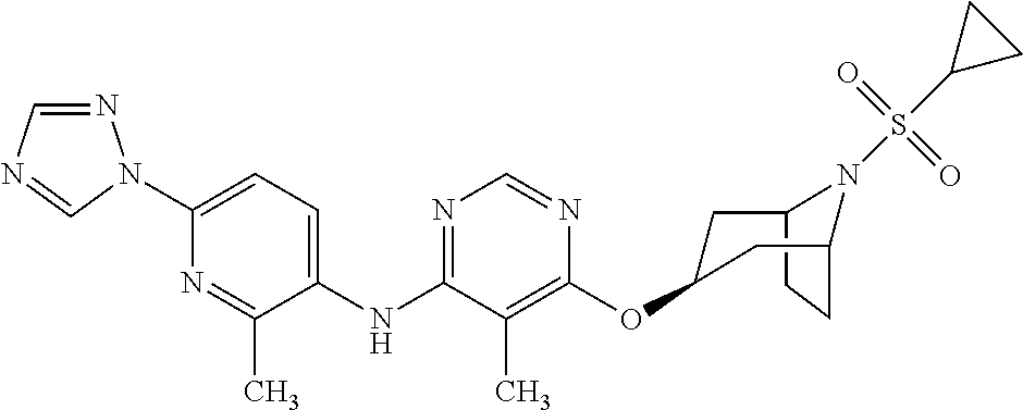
C12CCC(CC(OC3=C(C)C(NC4=CC=C(N5N=CN=C5)N=C4C)=NC=N3)C1)N2S(=O)(=O)C1CC1
